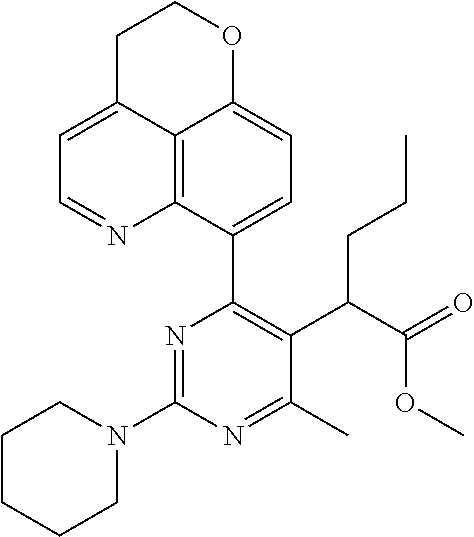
N1(C2=NC(C3=CC=C4C5=C3N=CC=C5CCO4)=C(C(C(=O)OC)CCC)C(C)=N2)CCCCC1
